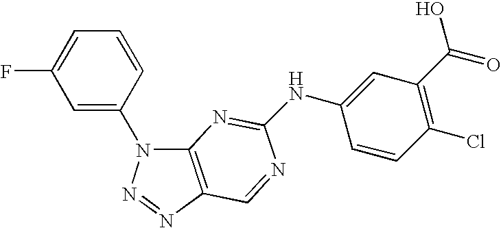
C12=C(N=NN1C1=CC(F)=CC=C1)C=NC(NC1=CC(C(O)=O)=C(Cl)C=C1)=N2
